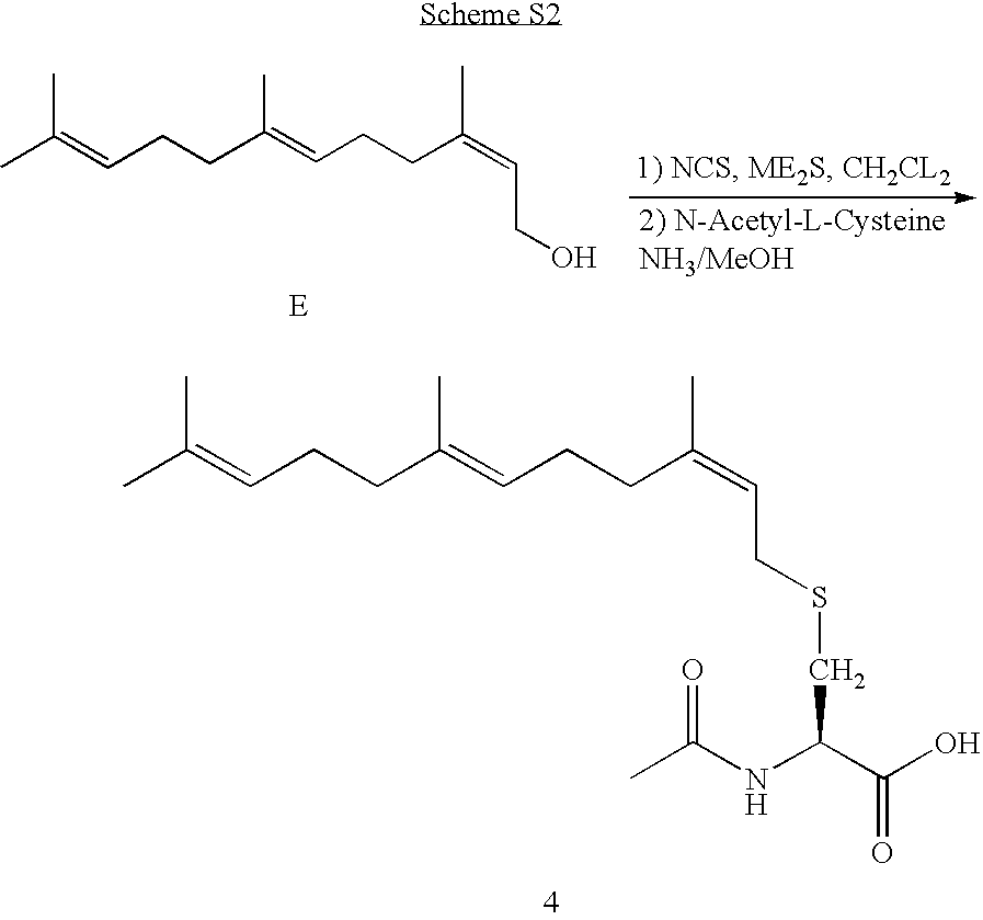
CC(=CCCC(=CCCC(=CCO)C)C)C.CC(=CCCC(=CCCC(=CCSCC(C(=O)O)NC(C)=O)C)C)C
